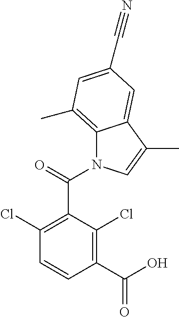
C1(C(O)=O)=C(Cl)C(C(N2C3=C(C)C=C(C#N)C=C3C(C)=C2)=O)=C(Cl)C=C1
